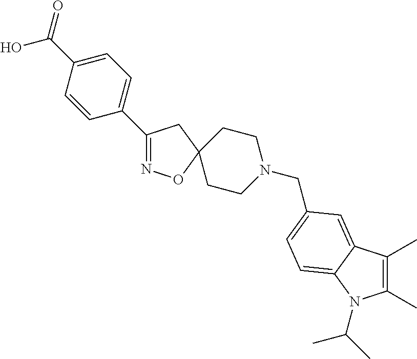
C1(C2=CC=C(C(O)=O)C=C2)=NOC2(C1)CCN(CC1=CC=C3C(=C1)C(C)=C(C)N3C(C)C)CC2
